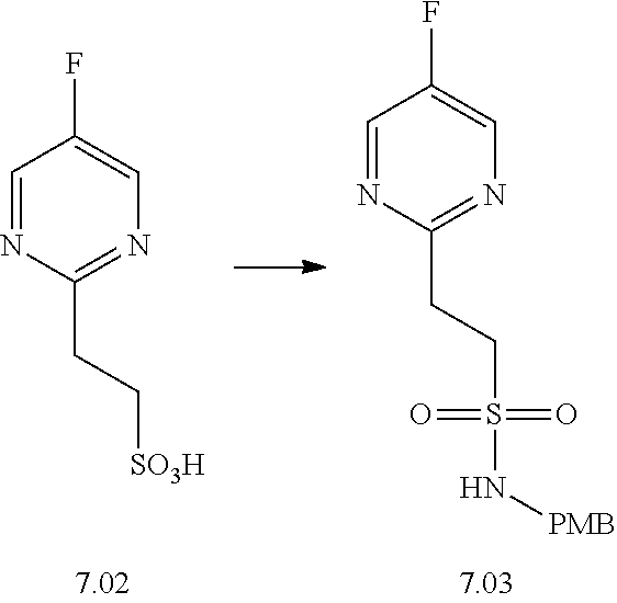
C1=NC(CCS(=O)(=O)N[PMB])=NC=C1F.C1=NC(CC[SO3H])=NC=C1F
